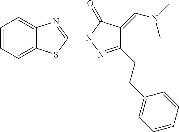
C12=CC=CC=C1SC(N1N=C(CCC3=CC=CC=C3)C(=CN(C)C)C1=O)=N2
